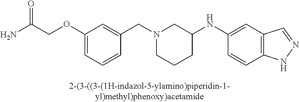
N1(CC2=CC(OCC(N)=O)=CC=C2)CCCC(NC2=CC3=C(C=C2)NN=C3)C1
